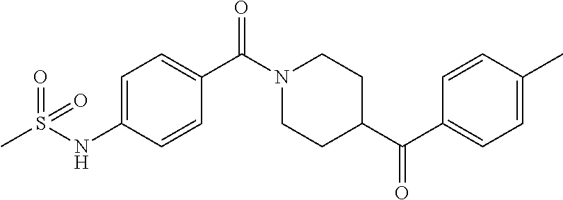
C1=C(NS(=O)(=O)C)C=CC(C(N2CCC(C(C3=CC=C(C)C=C3)=O)CC2)=O)=C1
